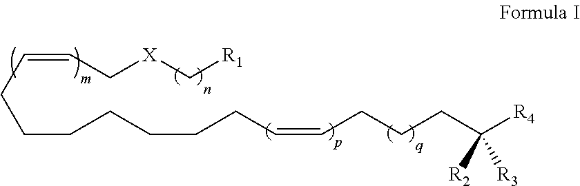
C(CCCCCC=CCCCC([R4])([R2])[R3])CC=CC[X]C[R1]
